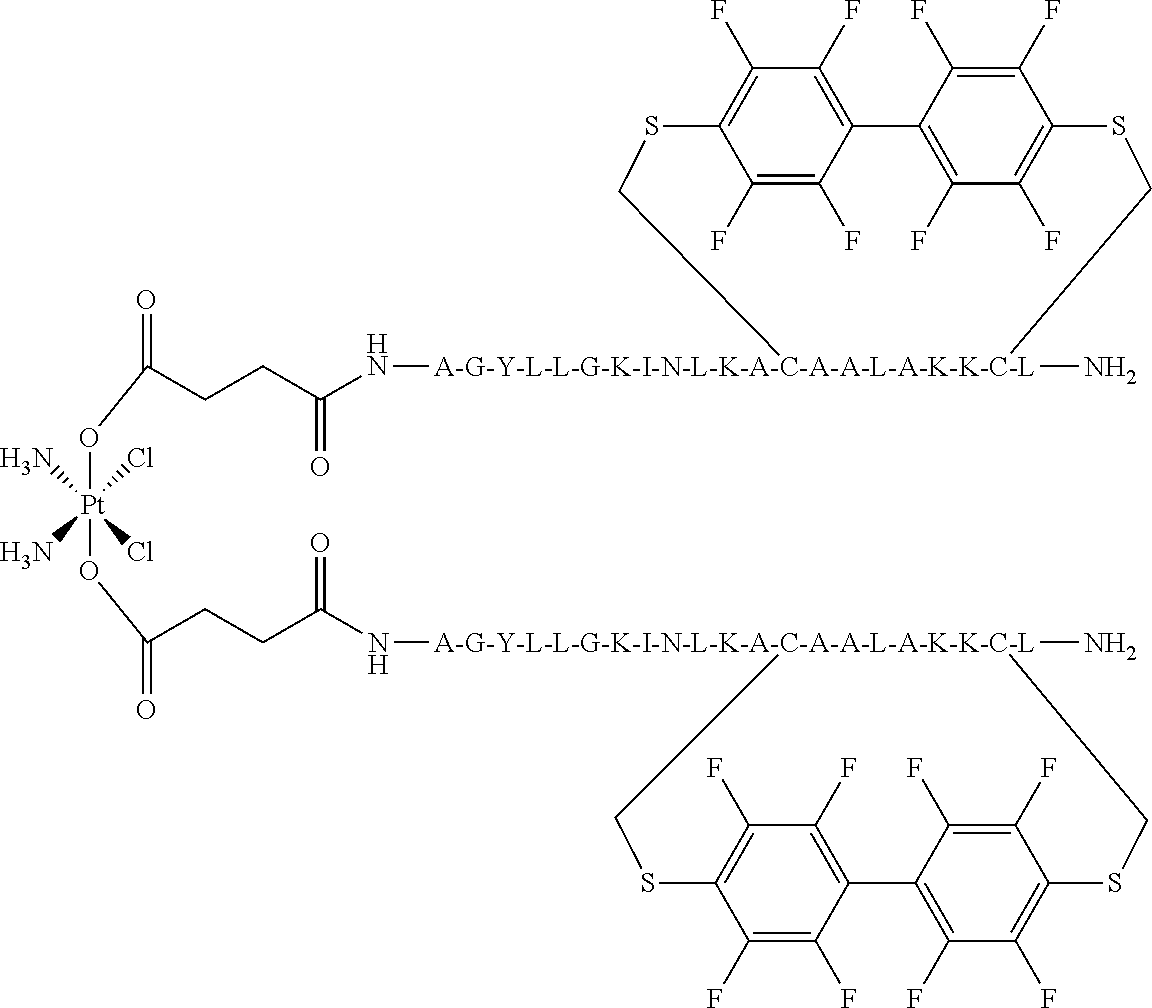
C(O[Pt](OC(CCC(N[A-G-Y-L-L-G-K-I-N-L-K-A-C-A-A-L-A-K-K-C-L]1(N)CSC2=C(F)C(F)=C(C(F)=C2F)C2=C(F)C(F)=C(C(F)=C2F)SC1)=O)=O)(N)(Cl)(N)Cl)(=O)CCC(N[A-G-Y-L-L-G-K-I-N-L-K-A-C-A-A-L-A-K-K-C-L]1(N)CSC2=C(F)C(F)=C(C(F)=C2F)C2=C(F)C(F)=C(C(F)=C2F)SC1)=O
